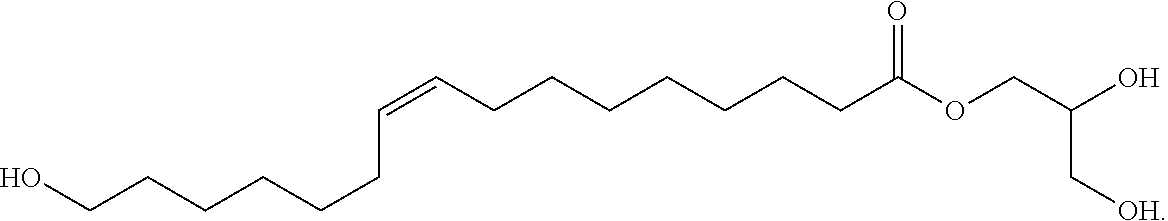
C(=CCCCCCCCC(OCC(O)C[OH])=O)CCCCCCO
